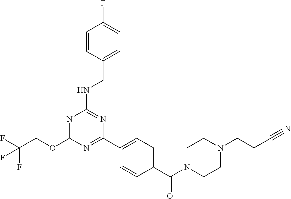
O(C1=NC(NCC2=CC=C(F)C=C2)=NC(C2=CC=C(C(N3CCN(CCC#N)CC3)=O)C=C2)=N1)CC(F)(F)F
